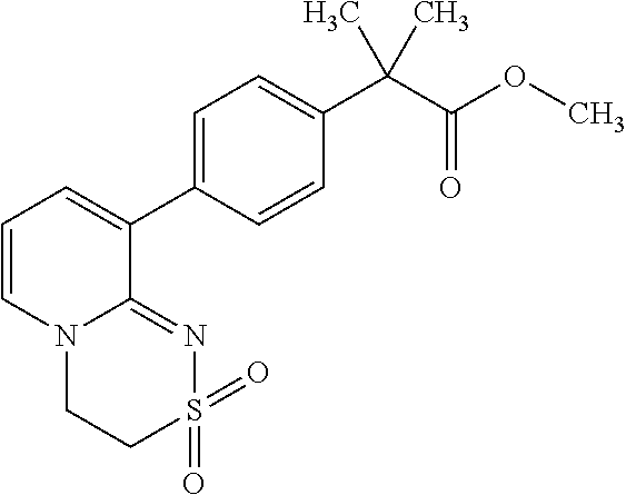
C1=CC(C2=CC=CN3C2=NS(=O)(=O)CC3)=CC=C1C(C(OC)=O)(C)C
